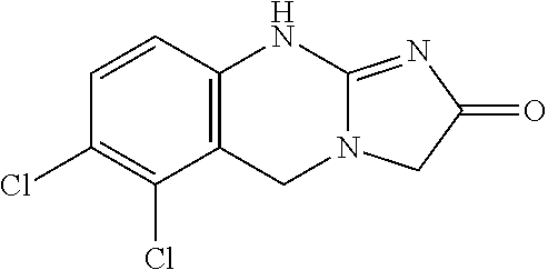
C1=CC2=C(C(Cl)=C1Cl)CN1C(=NC(=O)C1)N2
